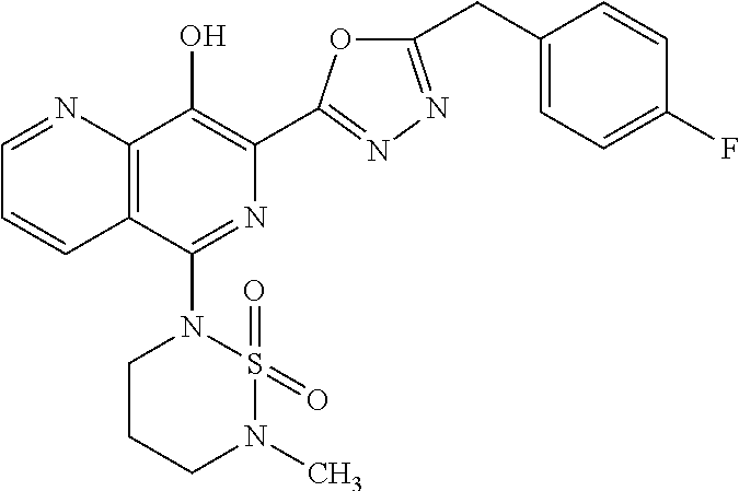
C1=NC2=C(C=C1)C(N1CCCN(C)S1(=O)=O)=NC(C1=NN=C(CC3=CC=C(F)C=C3)O1)=C2O
